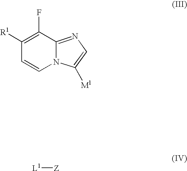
C1([R1])=C(F)C2=NC=C([M1])N2C=C1.[L1][Z]
